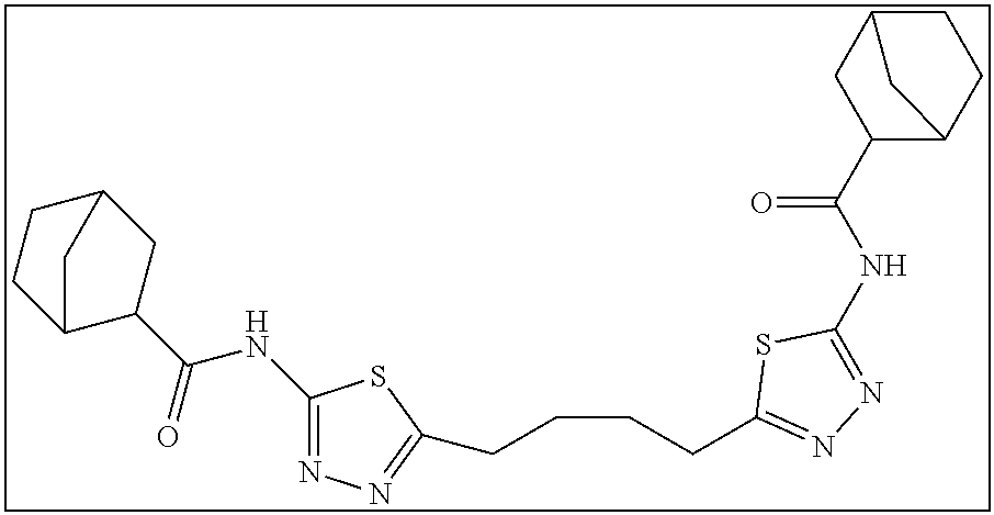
C1(NC(=O)C2CC3CCC2C3)=NN=C(CCCCC2=NN=C(NC(=O)C3CC4CCC3C4)S2)S1
